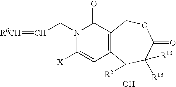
C12=C(C(O)([R5])C([R13])([R13])C(=O)OC1)C=C([X])N(CC=[R6CH])C2=O
